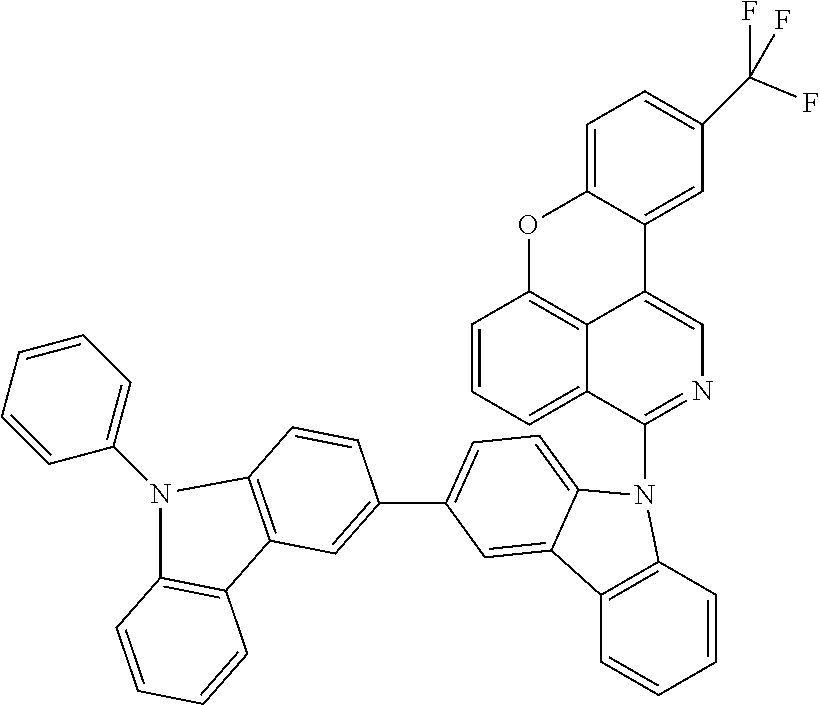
C12=C(C=CC=C1)N(C1=NC=C3C4=C(C=CC=C14)OC1=CC=C(C(F)(F)F)C=C31)C1=CC=C(C3=CC4=C(C=C3)N(C3=CC=CC=C3)C3=C4C=CC=C3)C=C21
